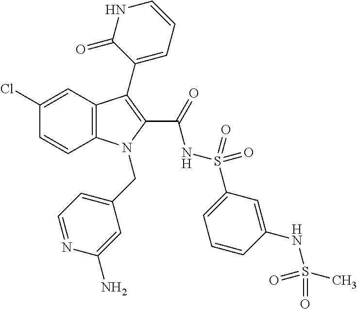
C1(Cl)=CC2=C(C=C1)N(CC1=CC=NC(N)=C1)C(C(=O)NS(=O)(=O)C1=CC=CC(NS(C)(=O)=O)=C1)=C2C1=CC=CNC1=O
